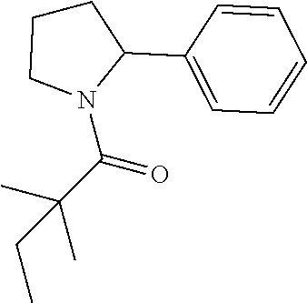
C1CN(C(C(C)(C)CC)=O)C(C2=CC=CC=C2)C1
